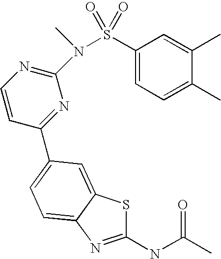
C1(NC(C)=O)=NC2=CC=C(C3=NC(N(S(C4=CC=C(C)C(C)=C4)(=O)=O)C)=NC=C3)C=C2S1
